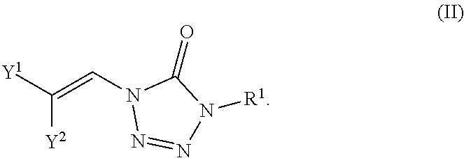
[Y1]C(=CN1N=NN([R1])C1=O)[Y2]
